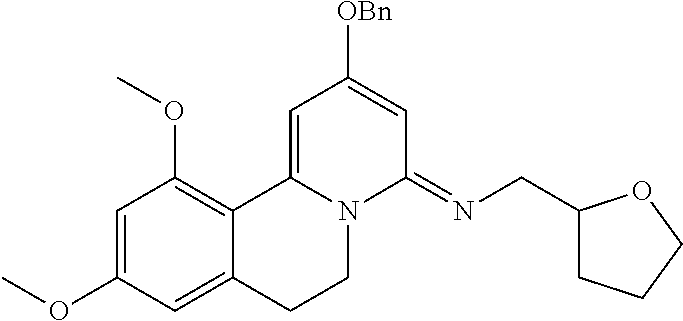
C1=C(OC)C=C2C(=C1OC)C1=CC([OBn])=CC(=NCC3CCCO3)N1CC2
